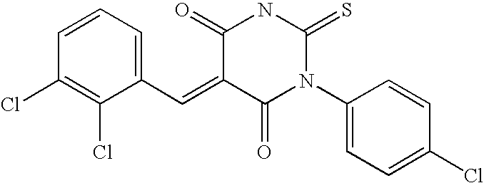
C1(Cl)=C(Cl)C(C=C2C(=O)N(C3=CC=C(Cl)C=C3)C(=S)NC2=O)=CC=C1
